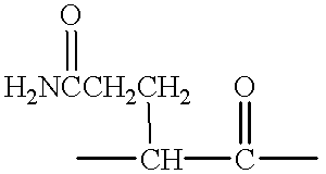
CC(C(C)=O)[H2NCCH2CH2]=O
